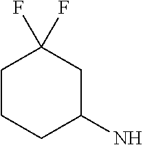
C1CCC(N)CC1(F)F
